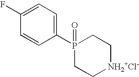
P1(=O)(C2=CC=C(F)C=C2)CC[NH2+Cl-]CC1
